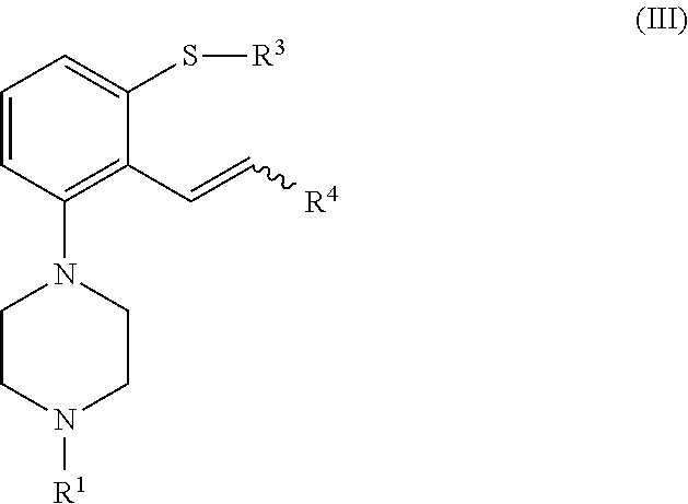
C1=CC(N2CCN([R1])CC2)=C(C=C[R4])C(S[R3])=C1
